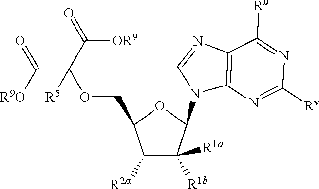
C1([R2a])C([R1a])([R1b])C(N2C3=C(N=C2)C([Ru])=NC([Rv])=N3)OC1COC(C([R9O])=O)(C([OR9])=O)[R5]
